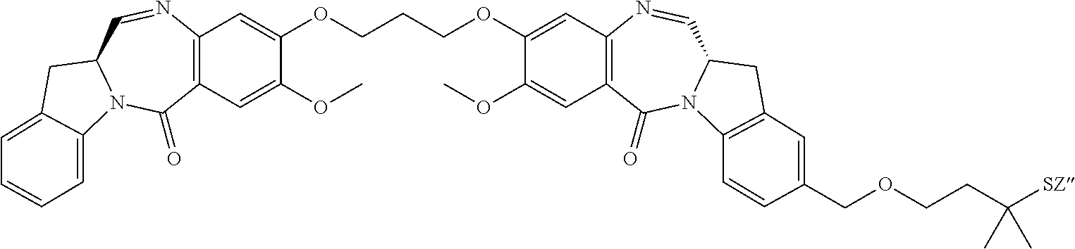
C12=C(C=C(OC)C(OCCCOC3=CC4=C(C=C3OC)C(=O)N3C(C=N4)CC4=C3C=CC(COCCC([SZ])(C)C)=C4)=C1)C(=O)N1C(C=N2)CC2=CC=CC=C12
